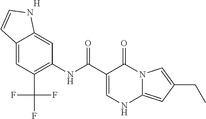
C12=CC(C(F)(F)F)=C(NC(C3=CNC4=CC(CC)=CN4C3=O)=O)C=C1NC=C2.[H]
